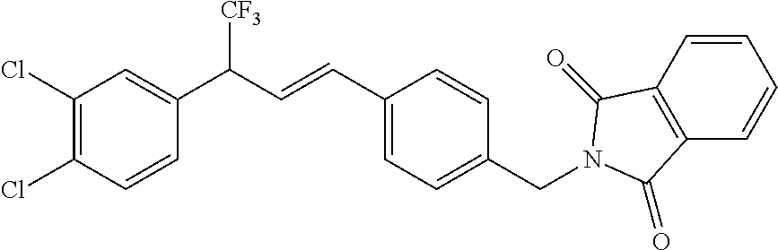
C1(Cl)=C(Cl)C=CC(C(C=CC2=CC=C(CN3C(=O)C4=C(C3=O)C=CC=C4)C=C2)[CF3])=C1
